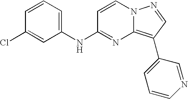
C1(NC2=NC3=C(C4=CC=CN=C4)C=NN3C=C2)=CC=CC(Cl)=C1
